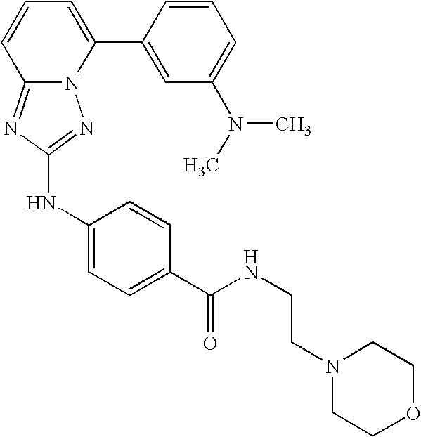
N12C(=NC(NC3=CC=C(C(NCCN4CCOCC4)=O)C=C3)=N1)C=CC=C2C1=CC(N(C)C)=CC=C1
